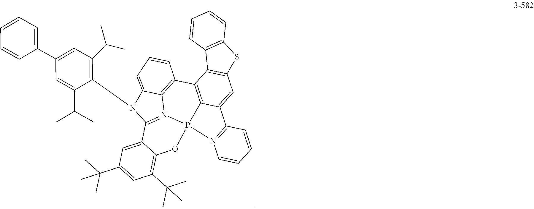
C1=CC2=C3C(=C1)N(C1=C(C(C)C)C=C(C4=CC=CC=C4)C=C1C(C)C)C1=N3[Pt]3(C4=C2C2=C(C=C4C4=N3C=CC=C4)SC3=C2C=CC=C3)OC2=C(C(C)(C)C)C=C(C(C)(C)C)C=C12
